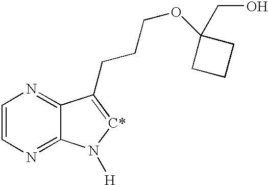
C1=CN=C2C(=N1)C(CCCOC1(CO)CCC1)=[C*]N2[H]
